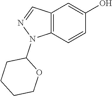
N1(C2CCCCO2)N=CC2=C1C=CC(O)=C2
